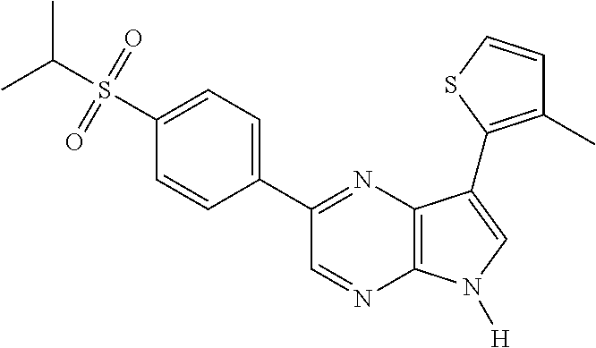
CC(S(=O)(=O)C1=CC=C(C2=NC3=C(N=C2)N([H])C=C3C2=C(C)C=CS2)C=C1)C
